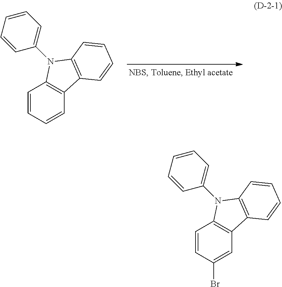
C1=CC=CC2=C1N(C1=CC=CC=C1)C1=C2C=CC=C1.C1=CC(Br)=CC2=C1N(C1=CC=CC=C1)C1=C2C=CC=C1
